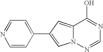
OC1=NC=NN2C1=CC(C1=CC=NC=C1)=C2
